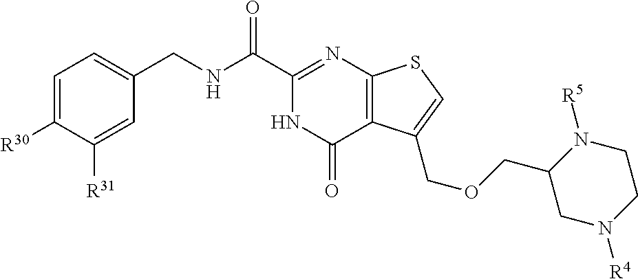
C1=C([R30])C([R31])=CC(CNC(C2=NC3=C(C(=O)N2)C(COCC2CN([R4])CCN2[R5])=CS3)=O)=C1
